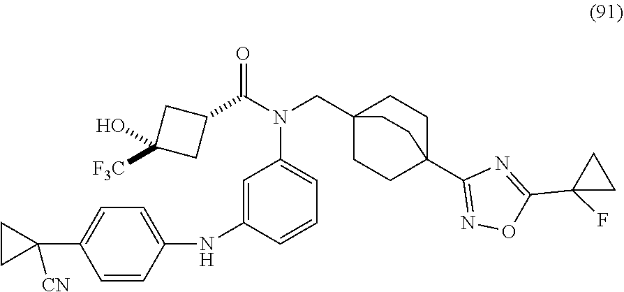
C1=C(C2([CN])CC2)C=CC(NC2=CC(N(C(C3CC([F3C])(O)C3)=O)CC34CCC(C5=NOC(C6(F)CC6)=N5)(CC3)CC4)=CC=C2)=C1
